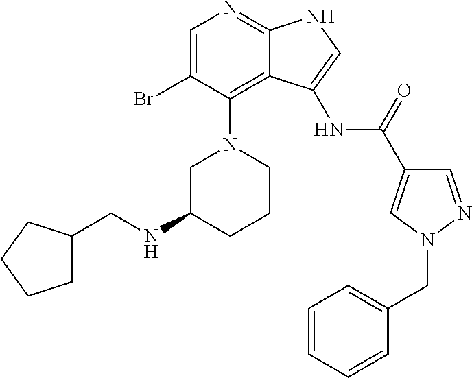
C1=C(Br)C(N2CC(NCC3CCCC3)CCC2)=C2C(=N1)NC=C2NC(C1=CN(CC2=CC=CC=C2)N=C1)=O
